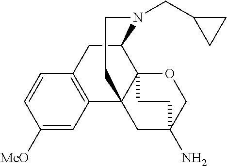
C1([MeO])=CC2=C(C=C1)CC1C34C2(CC(N)(CO3)CC4)CCN1CC1CC1
